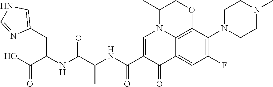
C1(F)=C(N2CCN(C)CC2)C2=C3C(=C1)C(=O)C(C(NC(C(NC(C(O)=O)CC1=CNC=N1)=O)C)=O)=CN3C(C)CO2
